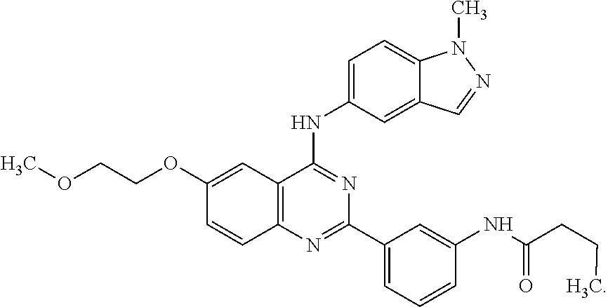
C1(OCCOC)=CC2=C(C=C1)N=C(C1=CC=CC(NC(CCC)=O)=C1)N=C2NC1=CC=C2C(=C1)C=NN2C
